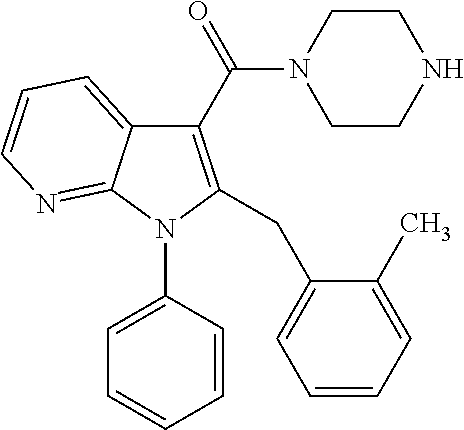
C1(C(=O)N2CCNCC2)=C(CC2=CC=CC=C2C)N(C2=CC=CC=C2)C2=NC=CC=C12
